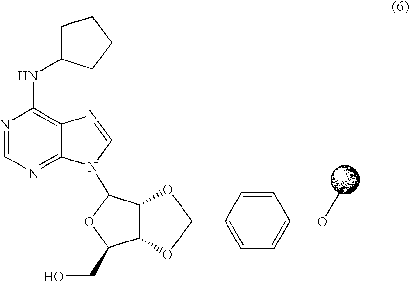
N1=CN=C2C(=C1NC1CCCC1)N=CN2C1OC(CO)C2C1OC(C1=CC=C(OC)C=C1)O2
